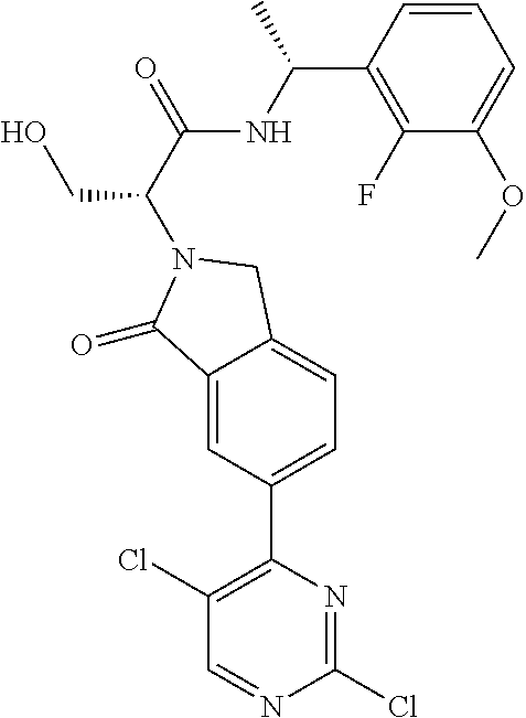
C1(F)=C(C(NC(C(CO)N2CC3=CC=C(C4=C(Cl)C=NC(Cl)=N4)C=C3C2=O)=O)C)C=CC=C1OC
